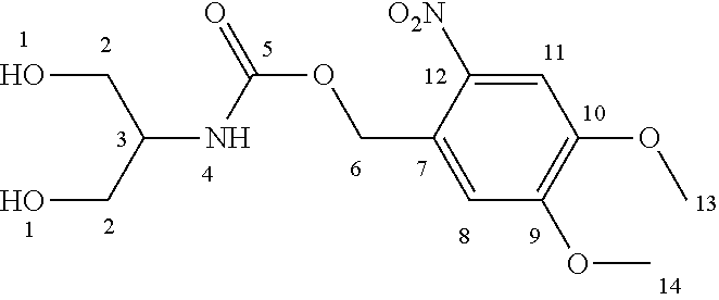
C1=C(COC(NC(CO)CO)=O)C([O2N])=CC(OC)=C1OC
